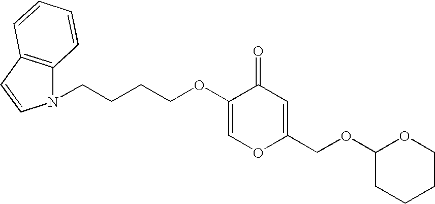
C1=C(OCCCCN2C3=C(C=C2)C=CC=C3)C(=O)C=C(COC2CCCCO2)O1
